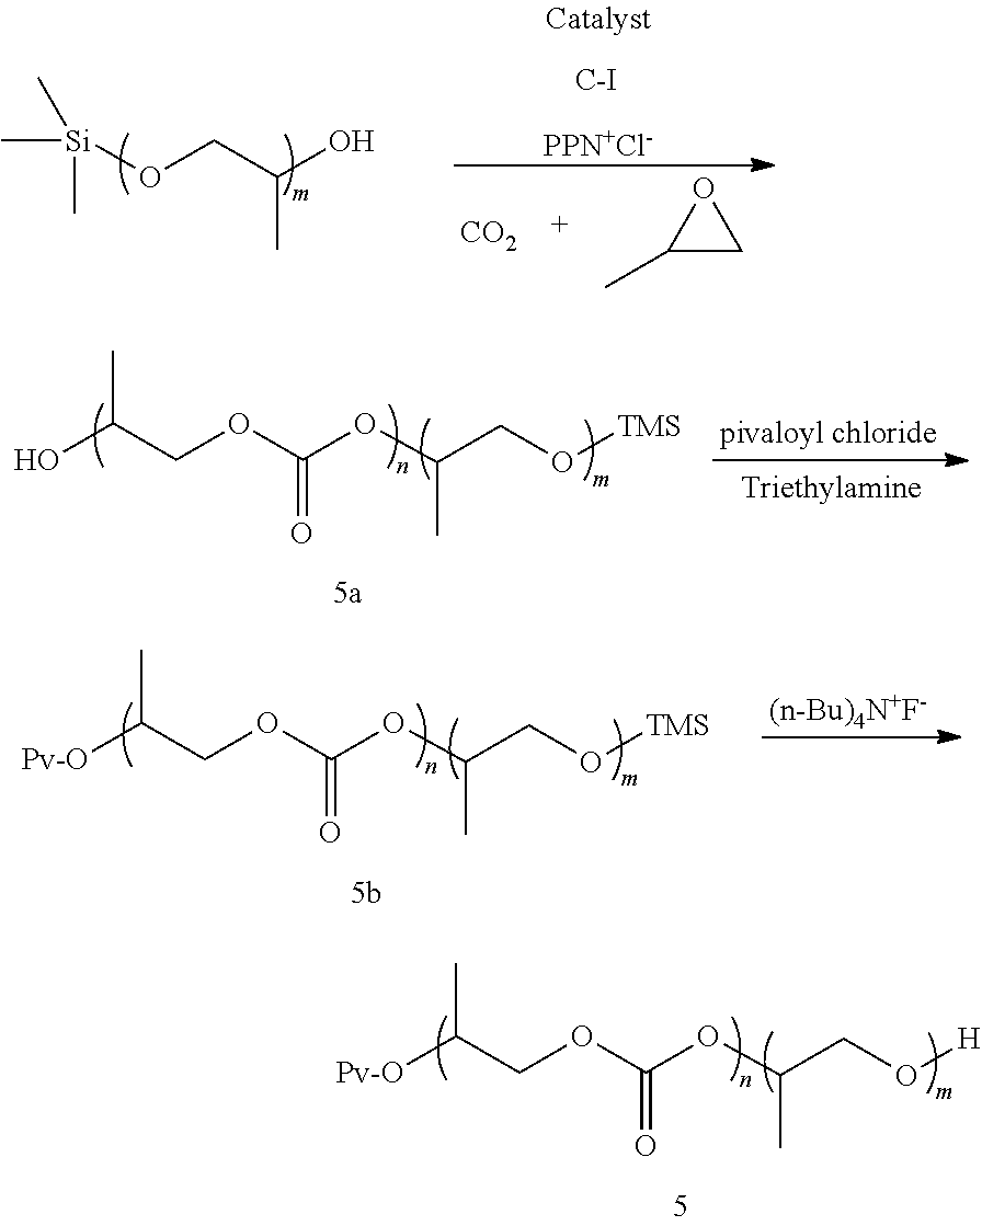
OC(COC(OC(CO[TMS])C)=O)C.[Pv-O]C(COC(OC(CO[TMS])C)=O)C.[(n-Bu)4N+F-].[Pv-O]C(COC(OC(CO[H])C)=O)C.C[Si](C)(C)OCC(O)C.[C-I].[PPN+Cl-].[CO2].C1(C)CO1
